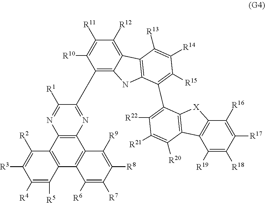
C12=C(C3=C(C4=C1C([R9])=C([R8])C([R7])=C4[R6])C([R5])=C([R4])C([R3])=C3[R2])N=C([R1])C(C1=C3C(=C([R12])C([R11])=C1[R10])C1=C(N3)C(C3=C([R22])C([R21])=C([R20])C4=C3[X]C3=C4C([R19])=C([R18])C([R17])=C3[R16])=C([R15])C([R14])=C1[R13])=N2
